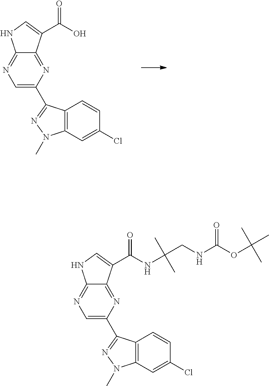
C12=NC=C(C3=NN(C)C4=C3C=CC(Cl)=C4)N=C1C(C(O)=O)=CN2.C12=NC=C(C3=NN(C)C4=C3C=CC(Cl)=C4)N=C1C(C(NC(CNC(OC(C)(C)C)=O)(C)C)=O)=CN2
